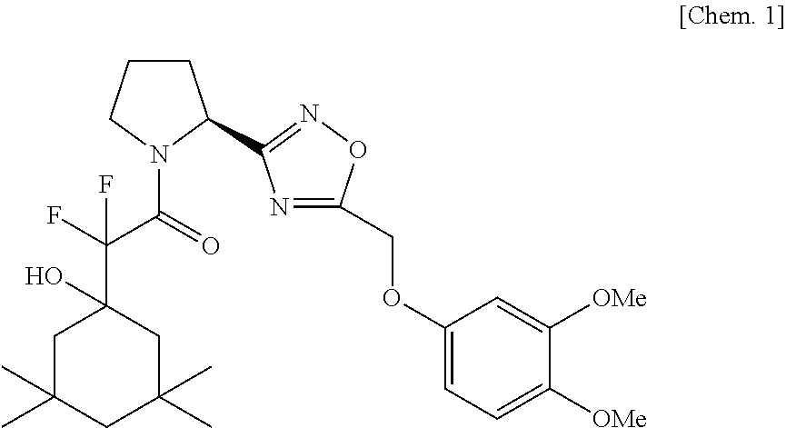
C1CCN(C(=O)C(F)(F)C2(O)CC(C)(C)CC(C)(C)C2)C1C1=NOC(COC2=CC=C([OMe])C([OMe])=C2)=N1
